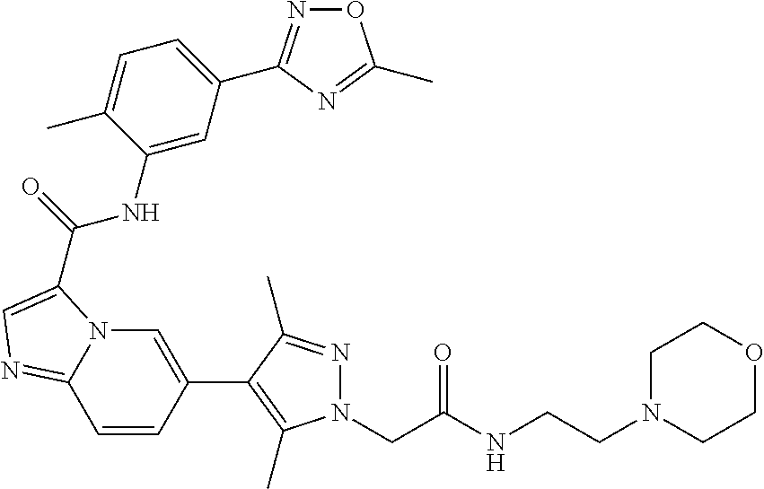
N1(CC(NCCN2CCOCC2)=O)N=C(C)C(C2=CN3C(=NC=C3C(NC3=CC(C4=NOC(C)=N4)=CC=C3C)=O)C=C2)=C1C
